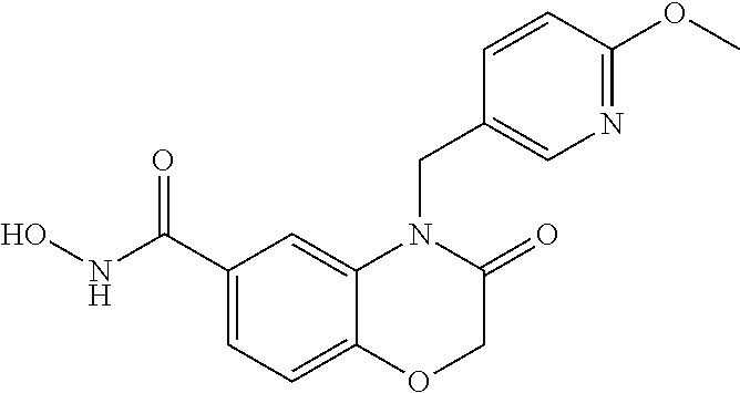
C1(C(NO)=O)=CC=C2C(=C1)N(CC1=CN=C(OC)C=C1)C(=O)CO2
